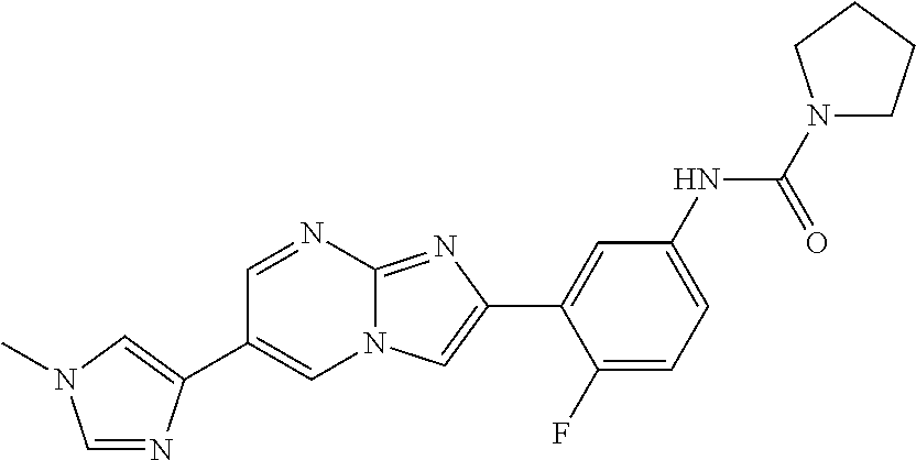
C1=NC2=NC(C3=CC(NC(N4CCCC4)=O)=CC=C3F)=CN2C=C1C1=CN(C)C=N1
